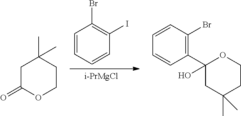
[i-PrMgCl].C1=CC=CC(I)=C1Br.C1C(=O)OCCC1(C)C.C1C(C2=C(Br)C=CC=C2)(O)OCCC1(C)C
